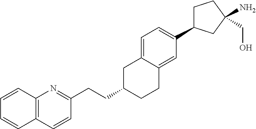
C(C1CCC2=CC(C3CCC(N)(CO)C3)=CC=C2C1)CC1=NC2=C(C=C1)C=CC=C2
